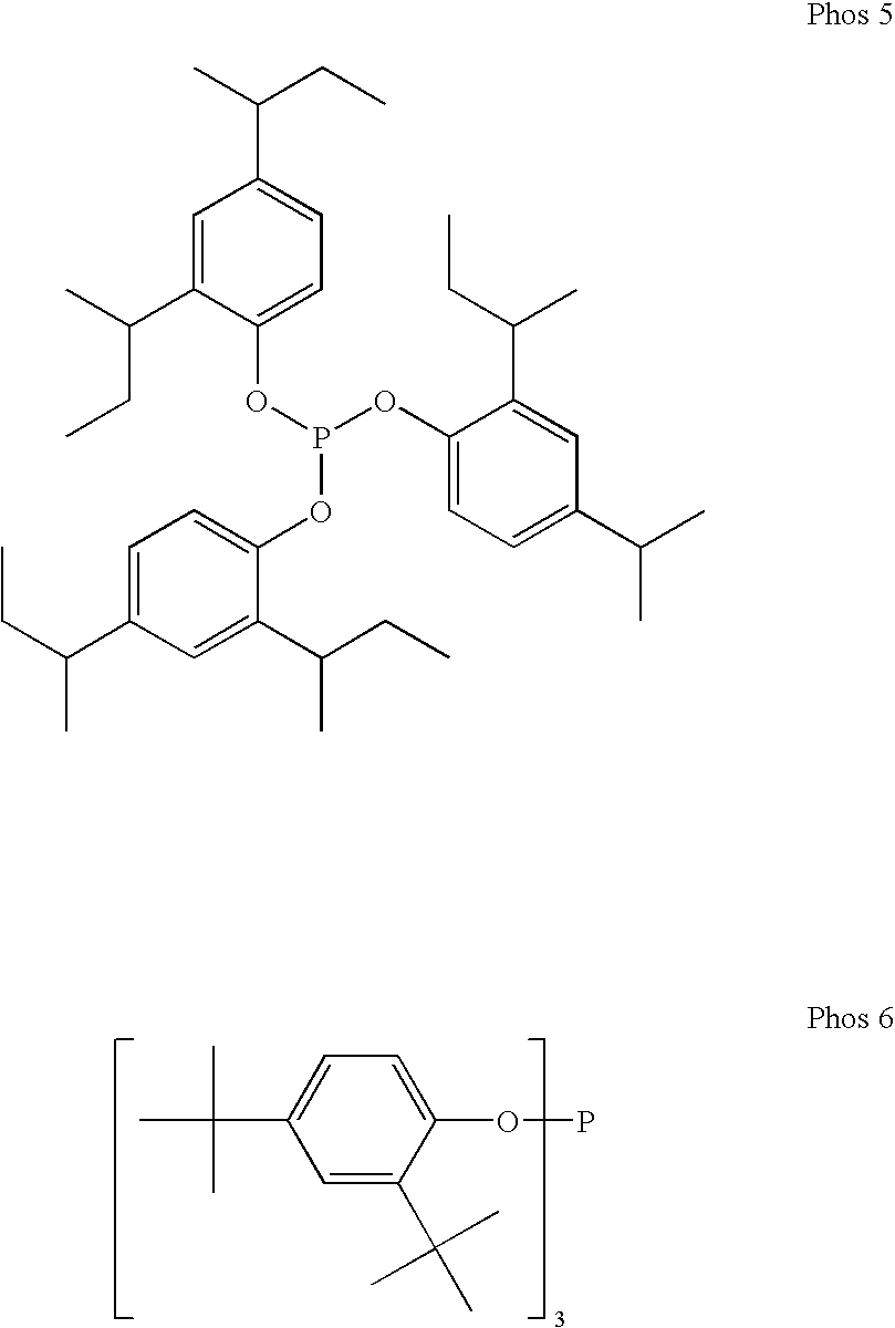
C1=C(C(C)(C)C)C=C(C(C)(C)C)C(OP)=C1.C1=C(C(C)CC)C(OP(OC2=CC=C(C(C)C)C=C2C(C)CC)OC2=CC=C(C(CC)C)C=C2C(CC)C)=CC=C1C(C)CC
